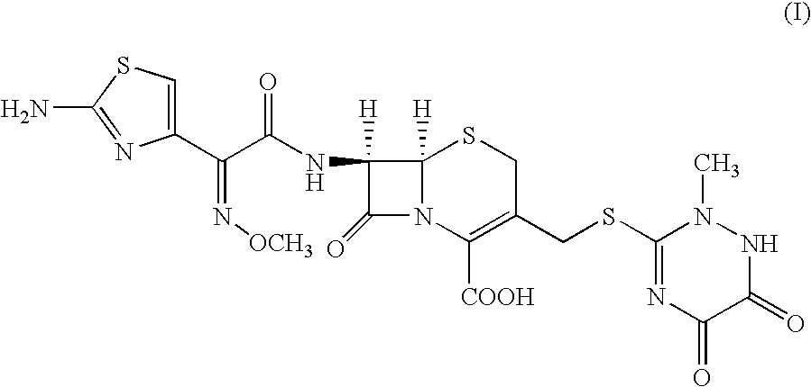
C1([H])(NC(C(C2=CSC(N)=N2)=N[OCH3])=O)C(=O)N2C1([H])SCC(CSC1=NC(=O)C(=O)NN1C)=C2[COOH]
